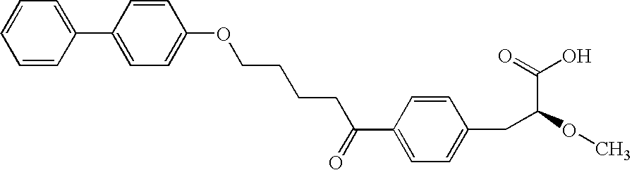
C1=CC(C2=CC=C(OCCCCC(C3=CC=C(CC(OC)C(=O)O)C=C3)=O)C=C2)=CC=C1
